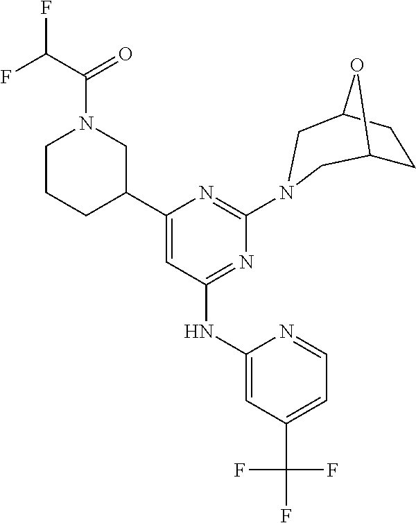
C1(NC2=NC(N3CC4CCC(O4)C3)=NC(C3CN(C(=O)C(F)F)CCC3)=C2)=CC(C(F)(F)F)=CC=N1
